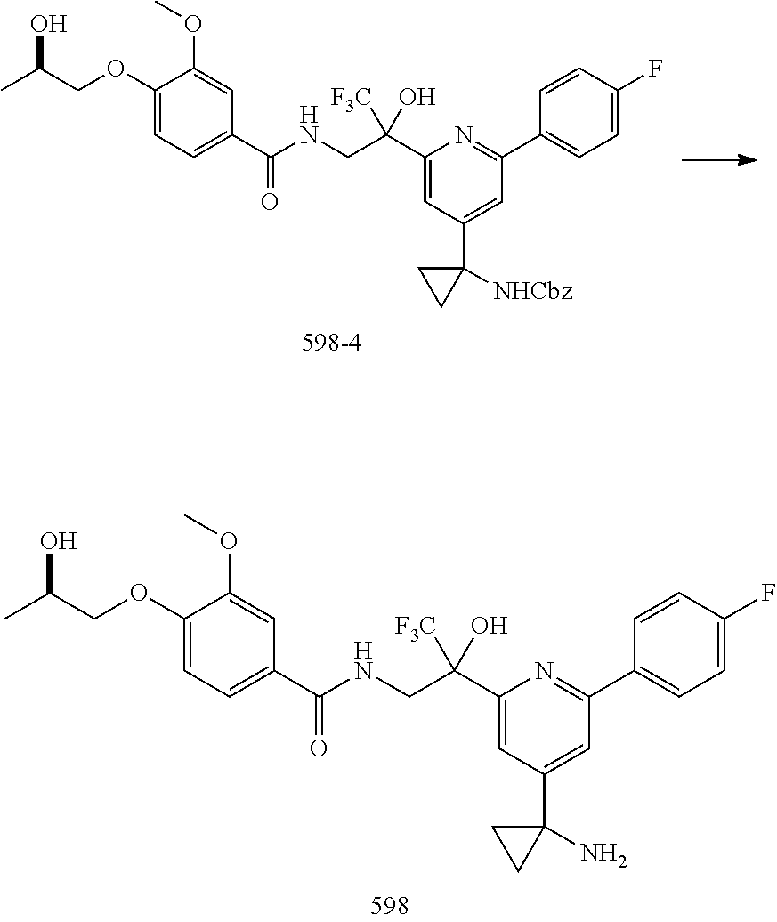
C1(C(CNC(C2=CC=C(OCC(C)O)C(OC)=C2)=O)([F3C])O)=CC(C2(N)CC2)=CC(C2=CC=C(F)C=C2)=N1.C1(C(CNC(C2=CC=C(OCC(C)O)C(OC)=C2)=O)([F3C])O)=CC(C2([NHCbz])CC2)=CC(C2=CC=C(F)C=C2)=N1
